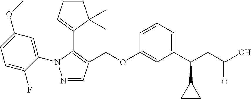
N1=CC(COC2=CC(C(CC(O)=O)C3CC3)=CC=C2)=C(C2=CCCC2(C)C)N1C1=CC(OC)=CC=C1F
